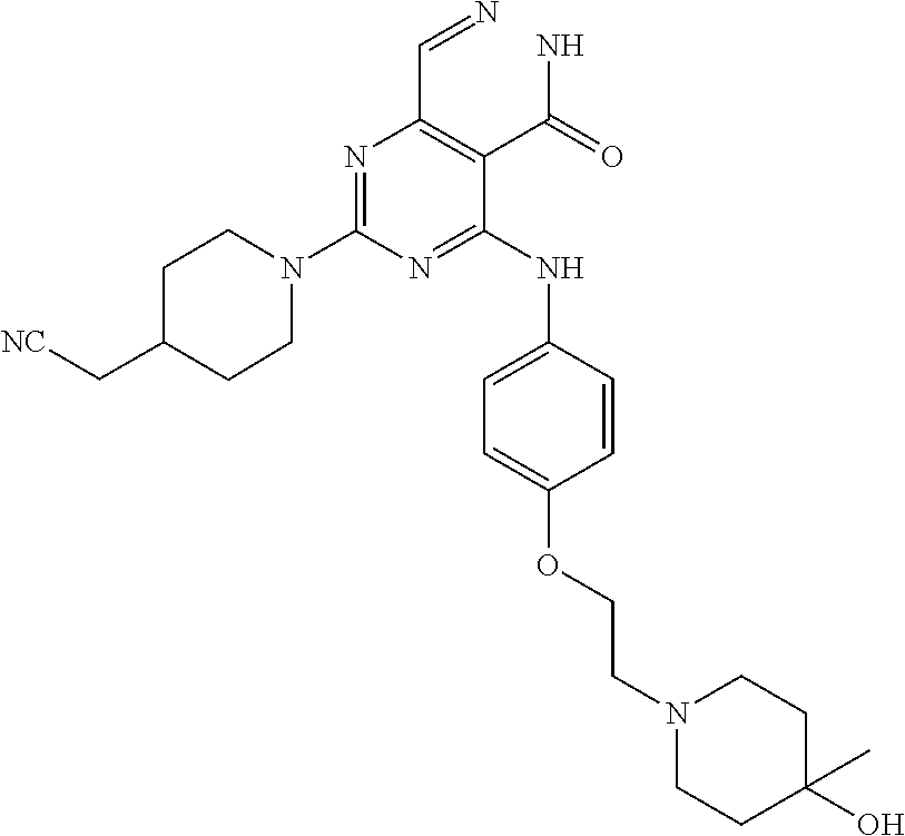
N1=C(N2CCC(C[NC])CC2)N=C(NC2=CC=C(OCCN3CCC(C)(O)CC3)C=C2)C(C(N)=O)=C1C=N
